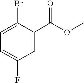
C1=C(F)C=C(C(=O)OC)C(Br)=C1
